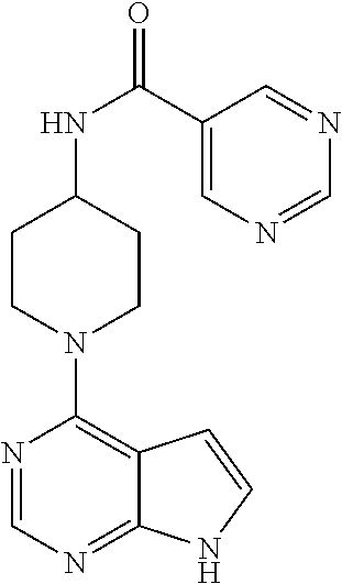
N1=CN=C2C(=C1N1CCC(NC(=O)C3=CN=CN=C3)CC1)C=CN2
